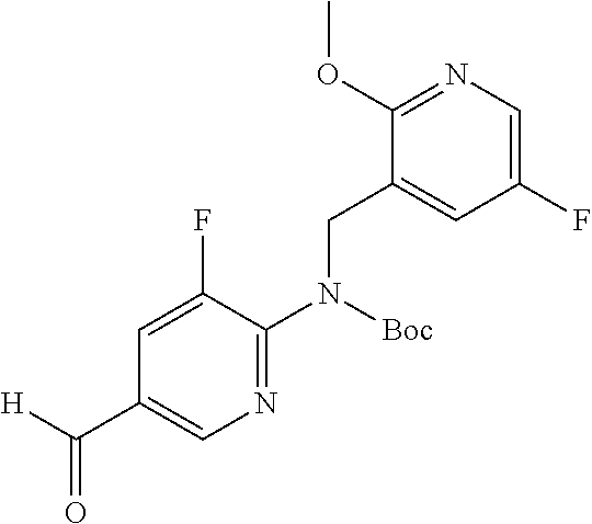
C1(OC)=NC=C(F)C=C1CN(C1=NC=C(C([H])=O)C=C1F)[Boc]
